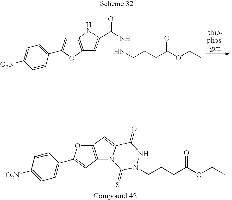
C12=C(C=C3N1C(=S)N(CCCC(OCC)=O)NC3=O)OC(C1=CC=C([O2N])C=C1)=C2.C12=C(NC(C(NNCCCC(OCC)=O)=O)=C1)C=C(C1=CC=C([O2N])C=C1)O2
